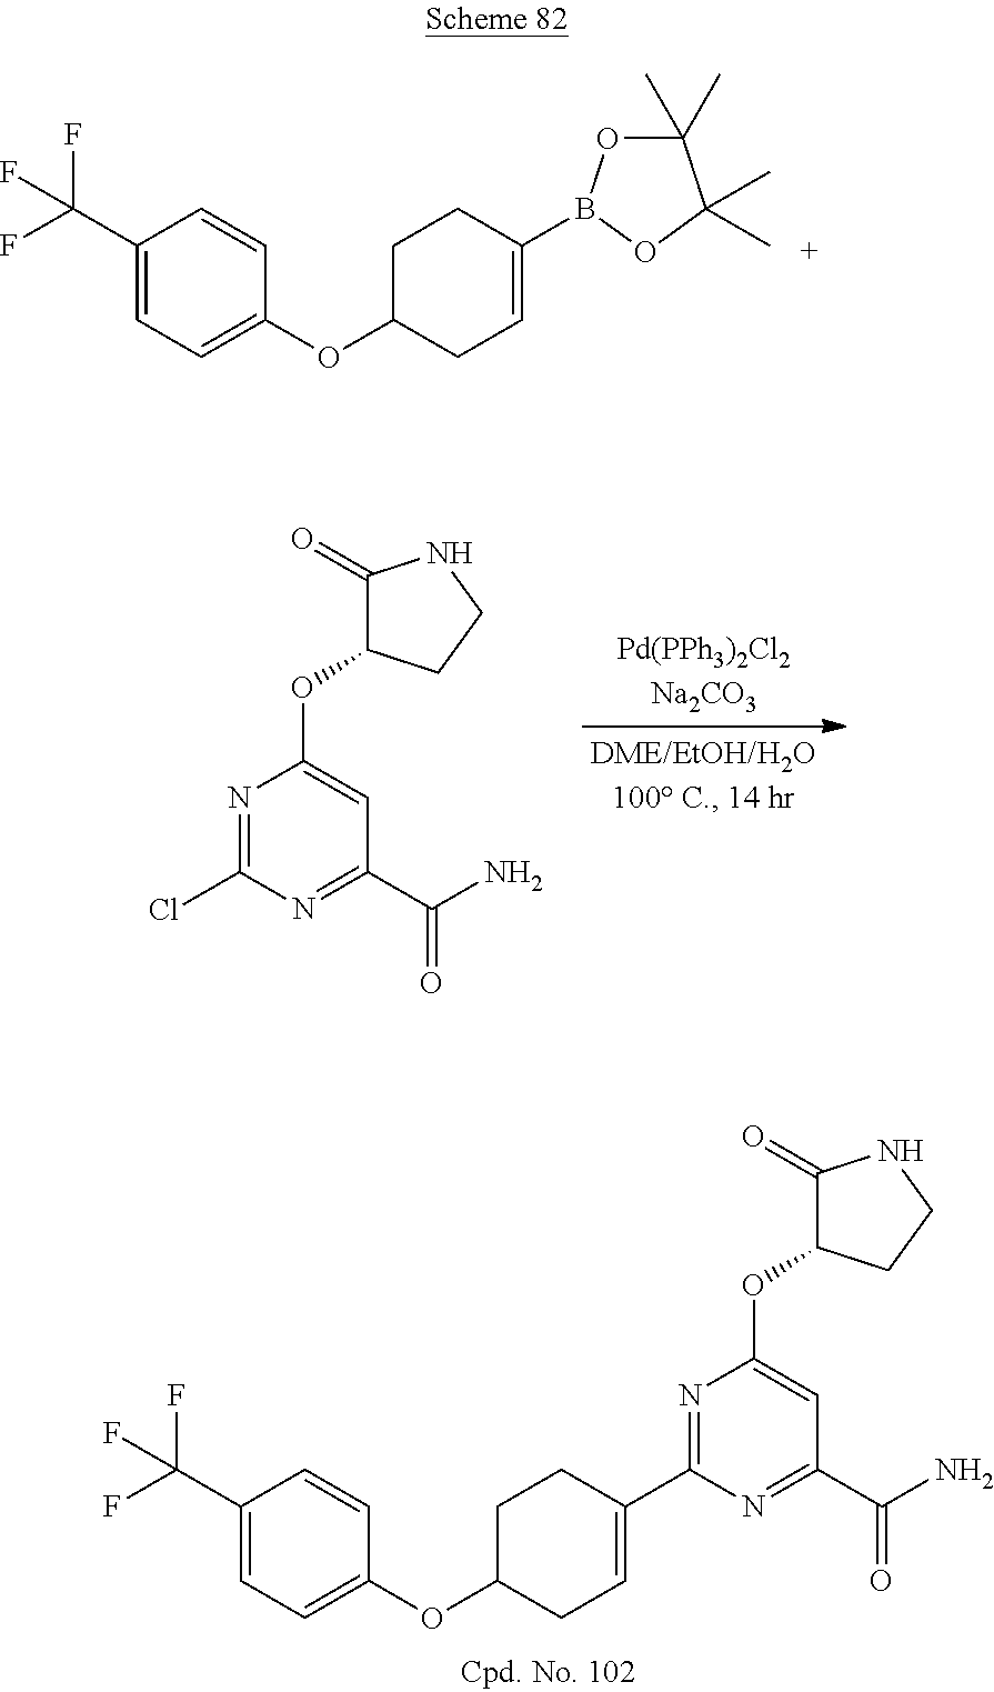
C1(C(F)(F)F)=CC=C(OC2CC=C(B3OC(C)(C)C(C)(C)O3)CC2)C=C1.N1=C(C2=CCC(OC3=CC=C(C(F)(F)F)C=C3)CC2)N=C(C(N)=O)C=C1OC1C(=O)NCC1.N1=C(Cl)N=C(C(N)=O)C=C1OC1C(=O)NCC1
